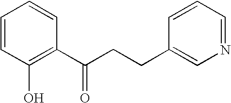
C1=CC(O)=C(C(CCC2=CN=CC=C2)=O)C=C1
